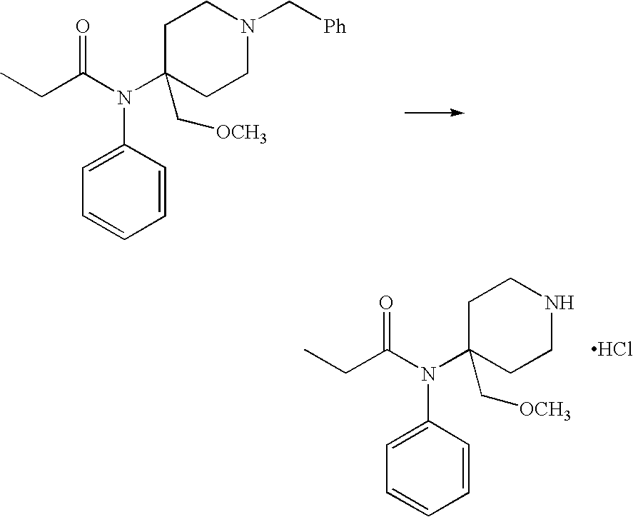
C1=CC(N(C2(C[OCH3])CCN(C[Ph])CC2)C(CC)=O)=CC=C1.C1=CC(N(C2(C[OCH3])CCNCC2)C(CC)=O)=CC=C1.Cl
